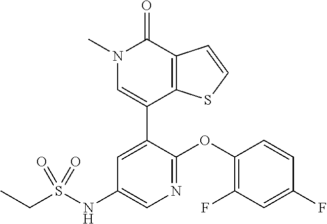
C1=CSC2=C1C(=O)N(C)C=C2C1=CC(NS(CC)(=O)=O)=CN=C1OC1=C(F)C=C(F)C=C1
